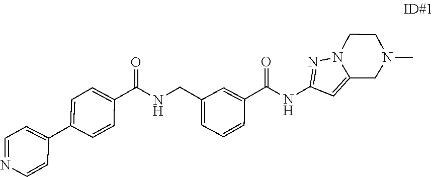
N1(C)CC2=CC(NC(C3=CC(CNC(C4=CC=C(C5=CC=NC=C5)C=C4)=O)=CC=C3)=O)=NN2CC1
